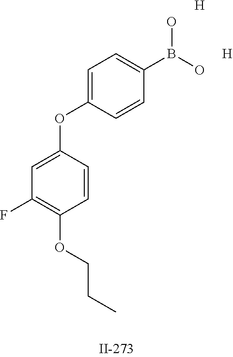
C1=C(OC2=CC=C(B(O)O)C=C2)C=CC(OCCC)=C1F.[H].[H]
